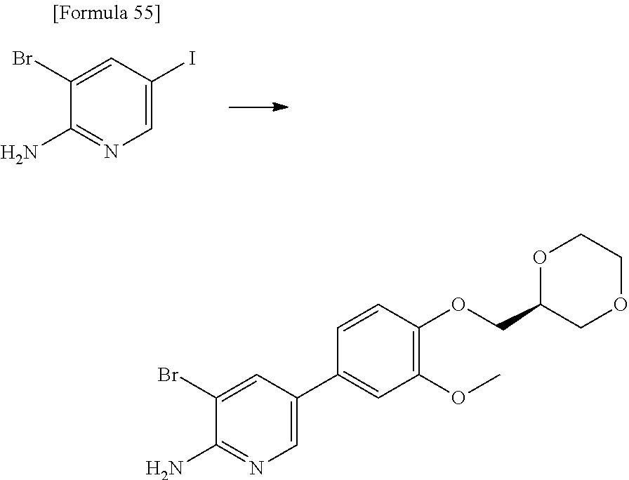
C1(N)=NC=C(I)C=C1Br.C1(N)=NC=C(C2=CC(OC)=C(OCC3COCCO3)C=C2)C=C1Br
